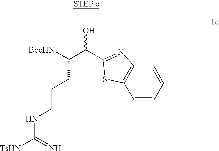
[BocHN]C(C(C1=NC2=C(C=CC=C2)S1)O)CCCNC([TsHN])=N
